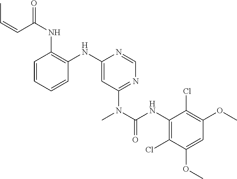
C1=CC=CC(NC2=CC(N(C(NC3=C(Cl)C(OC)=CC(OC)=C3Cl)=O)C)=NC=N2)=C1NC(C=CC)=O
